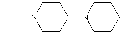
N1(C(C)(C)C)CCC(N2CCCCC2)CC1
